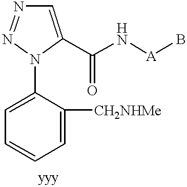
C1=C([CH2NHMe])C(N2C(C(N[A]B)=O)=CN=N2)=CC=C1
